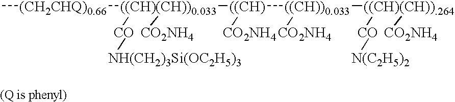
C[(CH2CHQ)0.66][((CH)(CH))0.033]([((CH)]([((CH))0.033]([((CH)(CH)).264]([CO][N(C2H5)2])[CO2NH4])[CO2NH4])[CO2NH4])([CO][NH(CH2)3Si(OC2H5)3])[CO2NH4]
